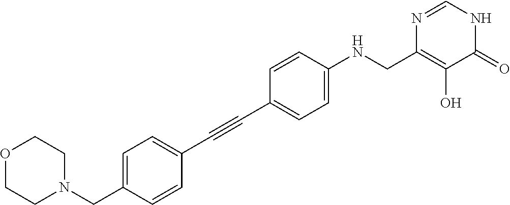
C1=C(CN2CCOCC2)C=CC(C#CC2=CC=C(NCC3=C(O)C(=O)NC=N3)C=C2)=C1
